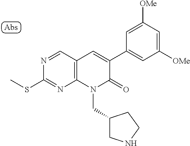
N1=CC2=C(N=C1SC)N(CC1CNCC1)C(=O)C(C1=CC([OMe])=CC([OMe])=C1)=C2
